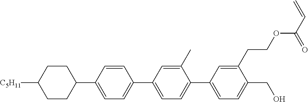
C1CC([C5H11])CCC1C1=CC=C(C2=CC=C(C3=CC=C(CO)C(CCOC(C=C)=O)=C3)C(C)=C2)C=C1
